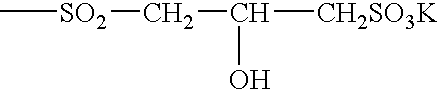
C[SO2]CC([CH2SO3K])O
